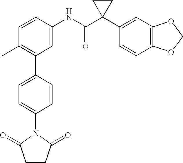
C1(NC(C2(C3=CC4=C(C=C3)OCO4)CC2)=O)=CC(C2=CC=C(N3C(=O)CCC3=O)C=C2)=C(C)C=C1
